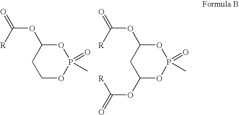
C1COP(=O)(C)OC1OC([R])=O.C1C(OC(=O)[R])OP(=O)(C)OC1OC([R])=O
